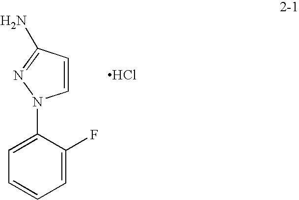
C1=CC(N)=NN1C1=CC=CC=C1F.Cl
